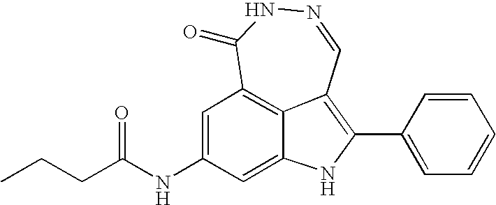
N1=CC2=C(C3=CC=CC=C3)NC3=CC(NC(CCC)=O)=CC(=C23)C(=O)N1
